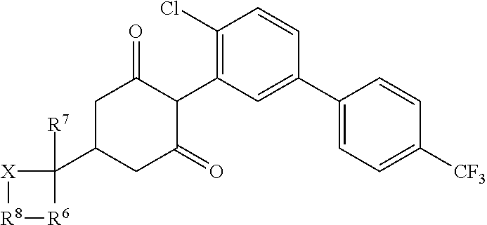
C1(Cl)=C(C2C(=O)CC(C3([R7])[X][R8][R6]3)CC2=O)C=C(C2=CC=C([CF3])C=C2)C=C1
